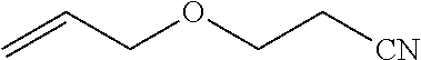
C=CCOCC[CN]
